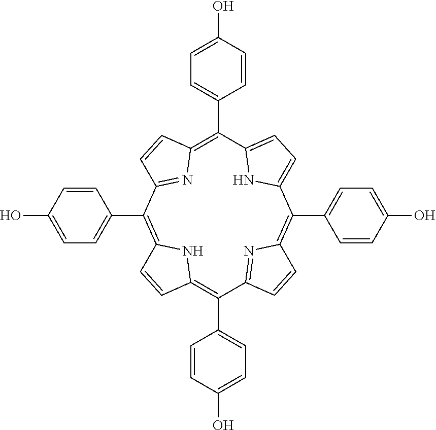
C12=C(C3=CC=C(O)C=C3)C3=NC(=C(C4=CC=C(O)C=C4)C4=CC=C(C(C5=CC=C(O)C=C5)=C5C=CC(=N5)C(C5=CC=C(O)C=C5)=C(C=C1)N2)N4)C=C3
